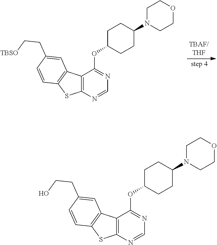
C12=C(N=CN=C1OC1CCC(N3CCOCC3)CC1)SC1=C2C=C(CC[TBSO])C=C1.C12=C(N=CN=C1OC1CCC(N3CCOCC3)CC1)SC1=C2C=C(CCO)C=C1
